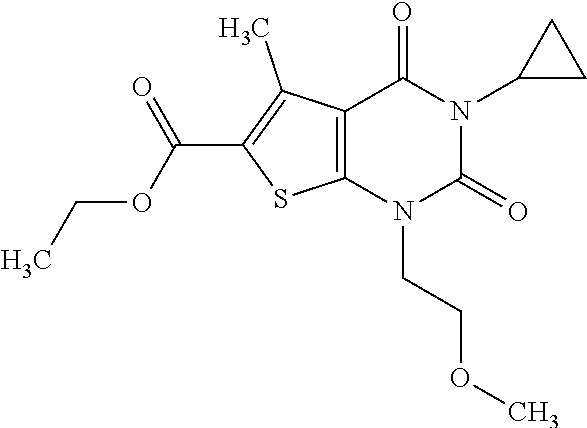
C12=C(N(CCOC)C(=O)N(C3CC3)C1=O)SC(C(OCC)=O)=C2C
